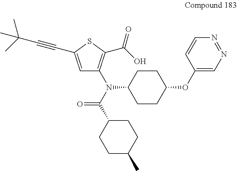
C1=C(C#CC(C)(C)C)SC(C(=O)O)=C1N(C(C1CCC(C)CC1)=O)C1CCC(OC2=CN=NC=C2)CC1
